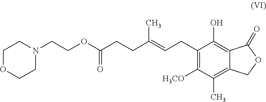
C1OCCN(CCOC(CCC(=CCC2=C([H3CO])C(C)=C3C(=C2O)C(=O)OC3)C)=O)C1
